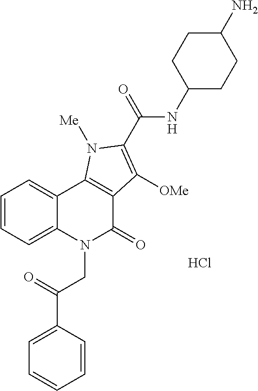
Cl.C1=C(C(=O)CN2C(=O)C3=C(C4=CC=CC=C24)N([Me])C(C(=O)NC2CCC(N)CC2)=C3[OMe])C=CC=C1
